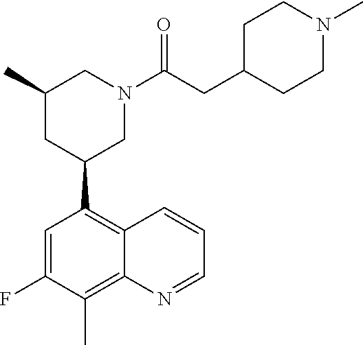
C12=C(C)C(F)=CC(C3CN(C(CC4CCN(C)CC4)=O)CC(C)C3)=C1C=CC=N2
